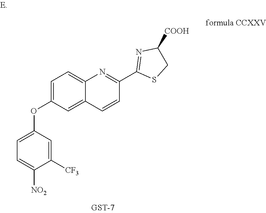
C1([CF3])=CC(OC2=CC=C3C(=C2)C=CC(C2=NC([COOH])CS2)=N3)=CC=C1[NO2]
